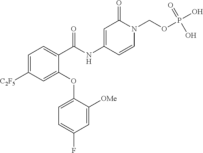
C1=C([C2F5])C=C(OC2=CC=C(F)C=C2[OMe])C(C(NC2=CC(=O)N(COP(O)(=O)O)C=C2)=O)=C1
